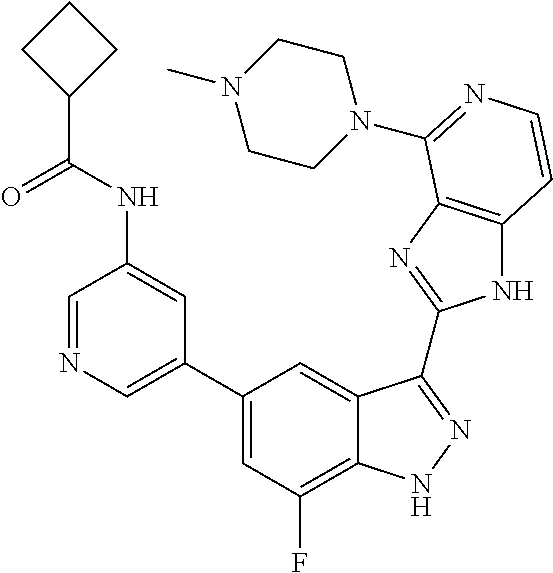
C1=C(C2=CC(F)=C3C(=C2)C(C2=NC4=C(N2)C=CN=C4N2CCN(C)CC2)=NN3)C=C(NC(=O)C2CCC2)C=N1
